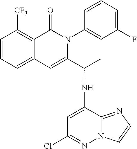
C12=CC=CC([CF3])=C1C(=O)N(C1=CC(F)=CC=C1)C(C(NC1=CC(Cl)=NN3C1=NC=C3)C)=C2
